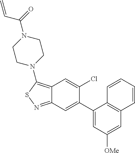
C12=C(N3CCN(C(C=C)=O)CC3)SN=C1C=C(C1=CC([OMe])=CC3=C1C=CC=C3)C(Cl)=C2
